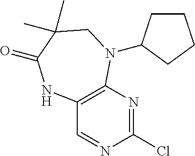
C1(Cl)=NC2=C(C=N1)NC(=O)C(C)(C)CN2C1CCCC1
